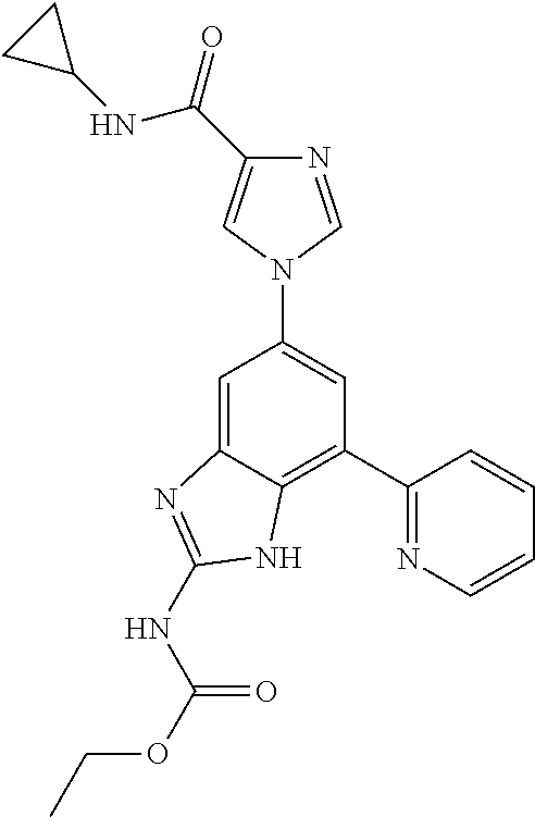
C1=C2C(=C(C3=NC=CC=C3)C=C1N1C=NC(C(NC3CC3)=O)=C1)NC(NC(=O)OCC)=N2
